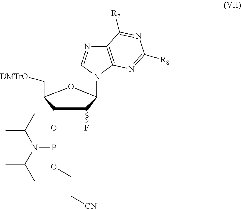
C1(OP(OCC[CN])N(C(C)C)C(C)C)C(F)C(N2C=NC3=C2N=C([R8])N=C3[R7])OC1C[DMTrO]
